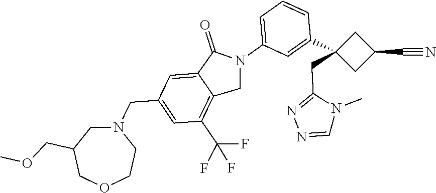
N1(CC2=CC(C(F)(F)F)=C3C(=C2)C(=O)N(C2=CC=CC(C4(CC5=NN=CN5C)CC(C#N)C4)=C2)C3)CC(COC)COCC1
